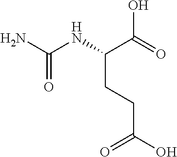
NC(NC(C(O)=O)CCC(O)=O)=O
